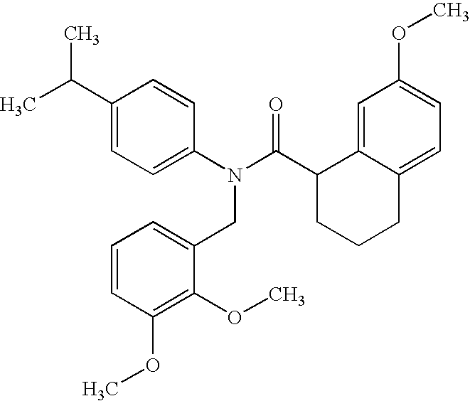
C1(C(C)C)=CC=C(N(C(C2CCCC3=CC=C(OC)C=C23)=O)CC2=CC=CC(OC)=C2OC)C=C1
